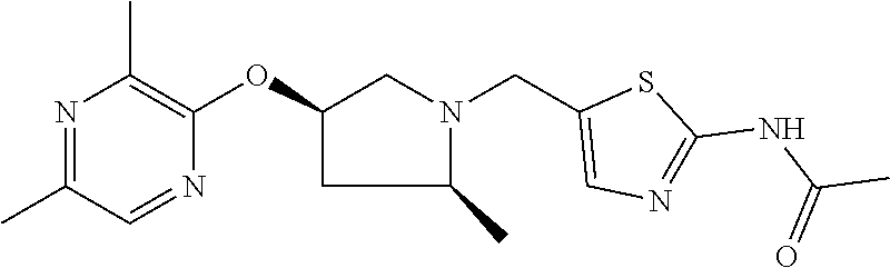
N1=C(C)C=NC(OC2CC(C)N(CC3=CN=C(NC(C)=O)S3)C2)=C1C
